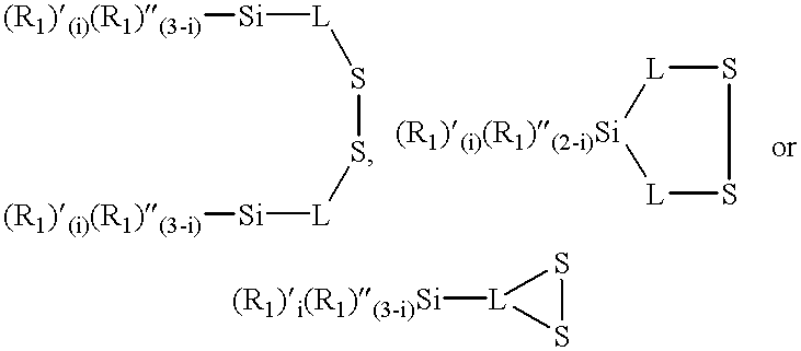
[(R1)(i)(R1)(3-i)][Si][L]SS[L][Si][(R1)(i)(R1)(3-i)].[(R1)(i)(R1)(2-i)Si]1[L]SS[L]1.[(R1)i(R1)(3-i)Si][L]1SS1
